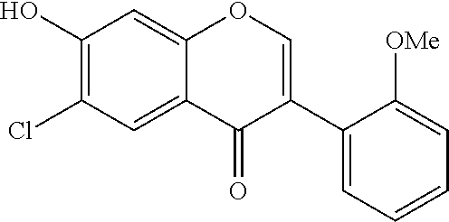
C1(O)=C(Cl)C=C2C(=C1)OC=C(C1=CC=CC=C1[OMe])C2=O
